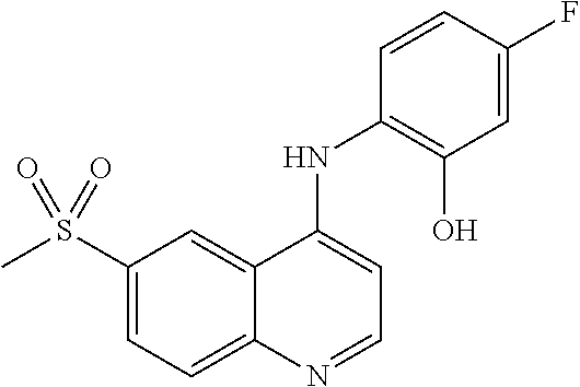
S(C1=CC=C2C(=C1)C(NC1=C(O)C=C(F)C=C1)=CC=N2)(C)(=O)=O
